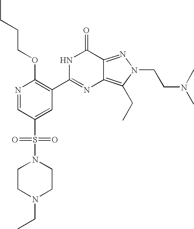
C1CN(CC)CCN1S(C1=CC(C2=NC3=C(CC)N(CCN(C)C)N=C3C(=O)N2)=C(OCCCC)N=C1)(=O)=O
